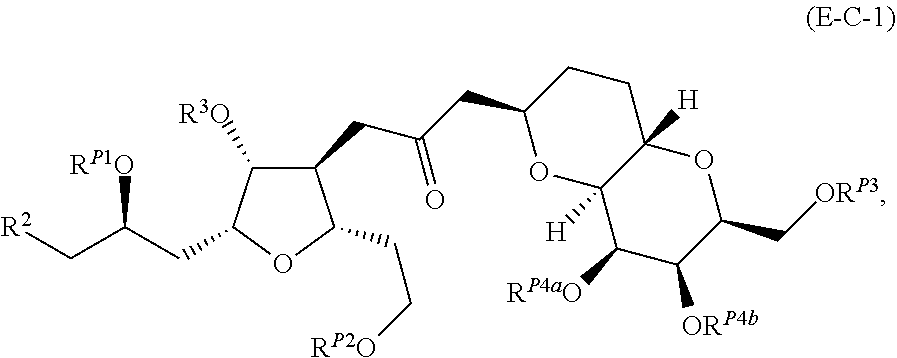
C1(CC(=O)CC2OC3([H])C([H])(CC2)OC(C[ORP3])C([ORP4b])C3[RP4aO])C([R3O])C(CC(C[R2])[RP1O])OC1CC[RP2O]
